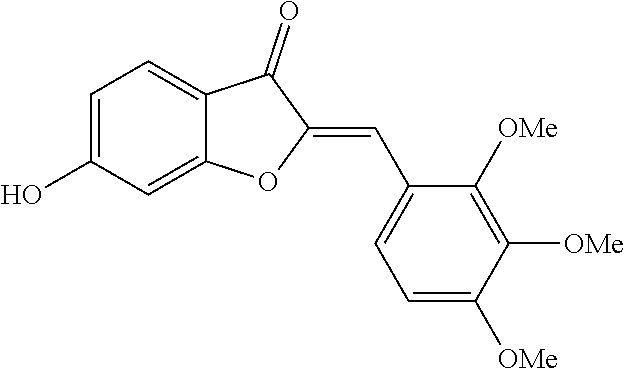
C1=C(O)C=C2C(=C1)C(=O)C(=CC1=CC=C([OMe])C([OMe])=C1[OMe])O2
